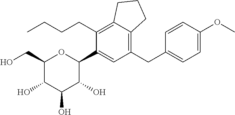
C1(CO)C(O)C(O)C(O)C(C2=CC(CC3=CC=C(OC)C=C3)=C3C(=C2CCCC)CCC3)O1
